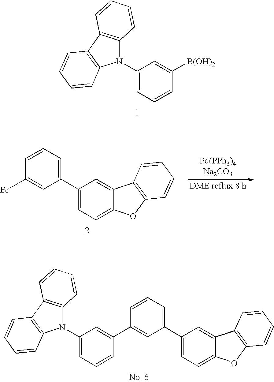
C1(N2C3=C(C4=C2C=CC=C4)C=CC=C3)=CC=CC([B(OH)2])=C1.C1(Br)=CC(C2=CC=C3C(=C2)C2=C(O3)C=CC=C2)=CC=C1.C1(N2C3=C(C4=C2C=CC=C4)C=CC=C3)=CC=CC(C2=CC(C3=CC=C4C(=C3)C3=C(O4)C=CC=C3)=CC=C2)=C1
